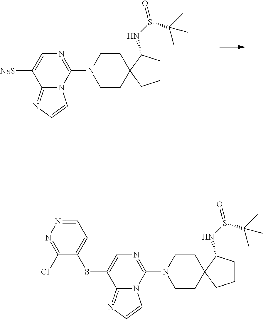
C12=NC=CN1C(N1CCC3(CC1)CCCC3NS(=O)C(C)(C)C)=NC=C2[NaS].C12=NC=CN1C(N1CCC3(CC1)CCCC3NS(=O)C(C)(C)C)=NC=C2SC1=CC=NN=C1Cl
